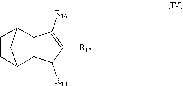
C12C(C3CC1C=C3)C([R18])C([R17])=C2[R16]
